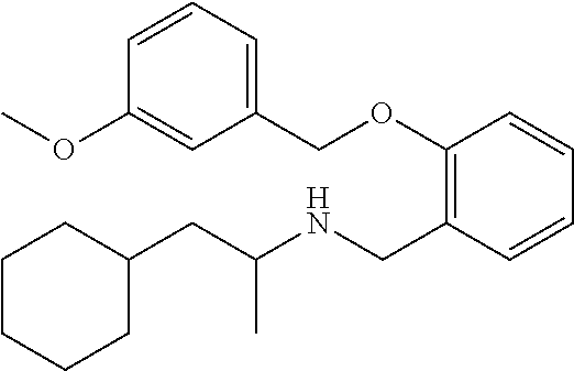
C1(CC(NCC2=C(OCC3=CC=CC(OC)=C3)C=CC=C2)C)CCCCC1
